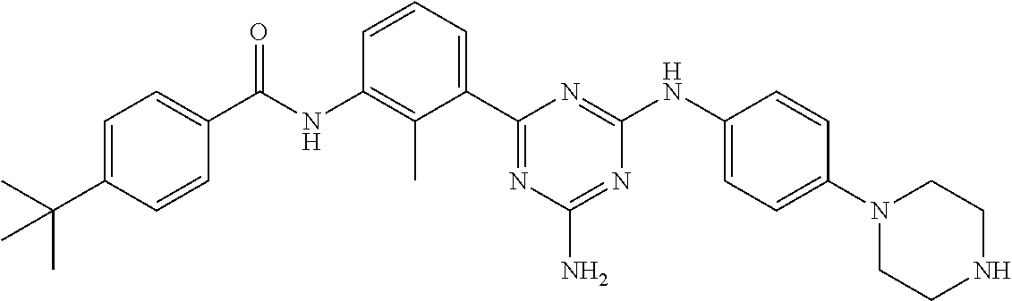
N(C1=C(C)C(C2=NC(N)=NC(NC3=CC=C(N4CCNCC4)C=C3)=N2)=CC=C1)C(=O)C1=CC=C(C(C)(C)C)C=C1
